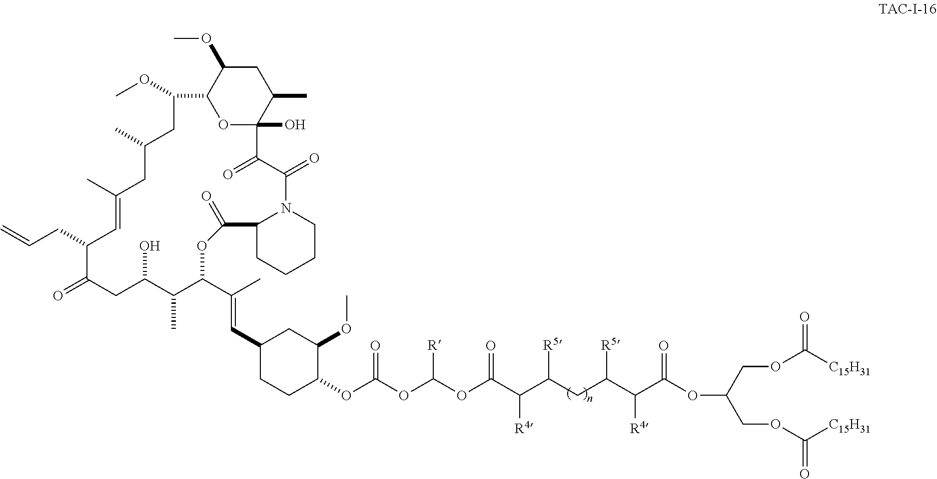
C(OC([R])OC(C(C(CC(C(C(=O)OC(COC([C15H31])=O)COC([C15H31])=O)[R4])[R5])[R5])[R4])=O)(=O)OC1C(OC)CC(C=C(C)C2C(C)C(O)CC(=O)C(CC=C)C=C(C)CC(C)CC(OC)C3OC(O)(C(C)CC3OC)C(=O)C(=O)N3C(CCCC3)C(=O)O2)CC1
